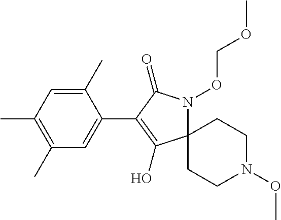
C1(C)=CC(C)=C(C)C=C1C1=C(O)C2(N(OCOC)C1=O)CCN(OC)CC2
